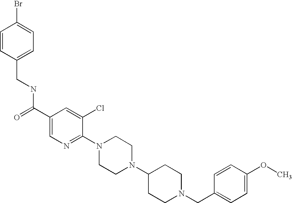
C(N1CCC(N2CCN(C3=NC=C(C(=O)NCC4=CC=C(Br)C=C4)C=C3Cl)CC2)CC1)C1=CC=C(OC)C=C1
